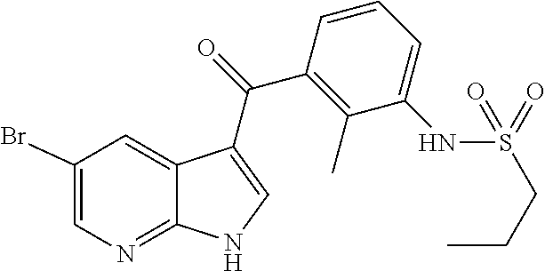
C1(Br)=CN=C2C(=C1)C(C(=O)C1=C(C)C(NS(CCC)(=O)=O)=CC=C1)=CN2
